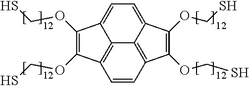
C12=CC=C3C(OCS)=C(OCS)C4=C3C1=C(C=C4)C(OCS)=C2OCS
